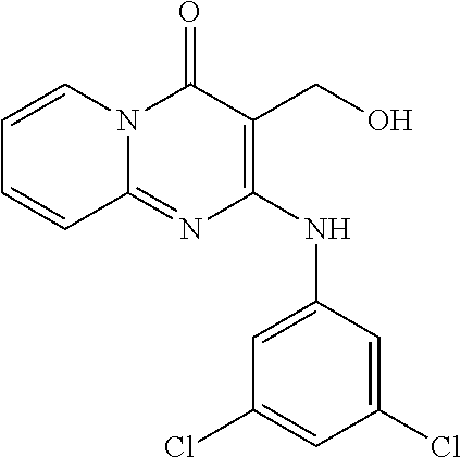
C1(NC2=CC(Cl)=CC(Cl)=C2)=C(CO)C(=O)N2C(=N1)C=CC=C2
